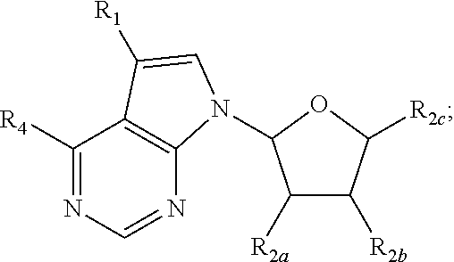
C1([R4])=NC=NC2=C1C([R1])=CN2C1C([R2a])C([R2b])C([R2c])O1
